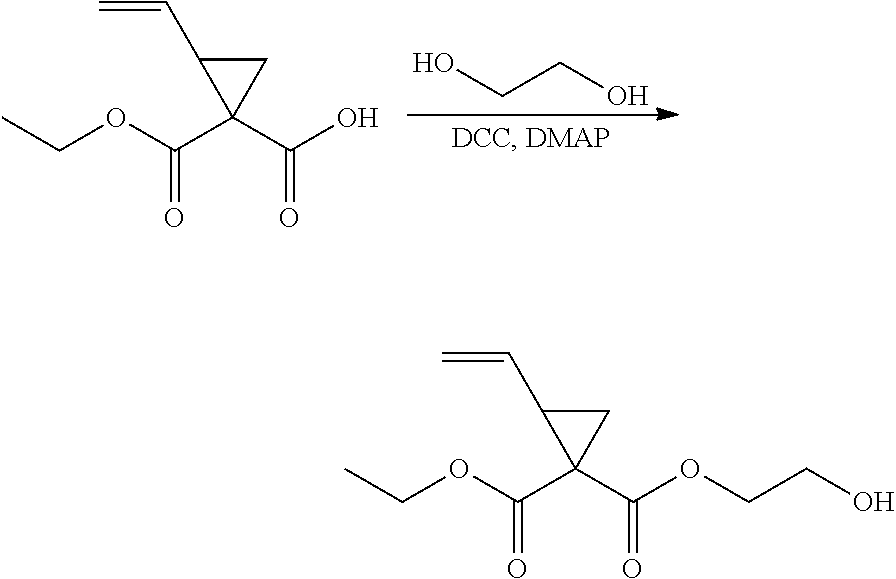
C(OC(C1(C(O)=O)CC1C=C)=O)C.C(CO)O.C(OC(C1(C(OCCO)=O)CC1C=C)=O)C
